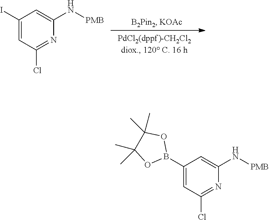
C1(B2OC(C)(C)C(C)(C)O2)=CC(Cl)=NC(N[PMB])=C1.C1(I)=CC(Cl)=NC(N[PMB])=C1
